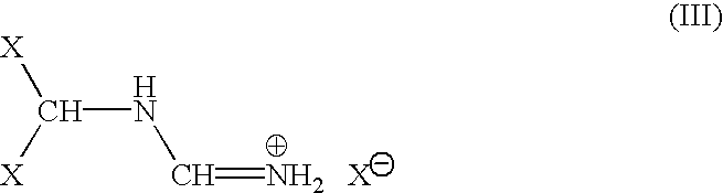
C(NC=N)([X])[X].[X]
